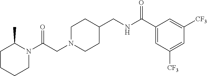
N1(C(CN2CCC(CNC(C3=CC([CF3])=CC([CF3])=C3)=O)CC2)=O)C(C)CCCC1
